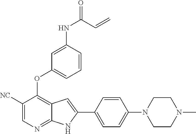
C1([NC])=CN=C2C(=C1OC1=CC=CC(NC(=O)C=C)=C1)C=C(C1=CC=C(N3CCN(C)CC3)C=C1)N2
